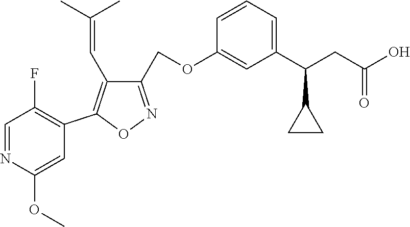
C1=CC=C(C(CC(O)=O)C2CC2)C=C1OCC1=NOC(C2=C(F)C=NC(OC)=C2)=C1C=C(C)C
